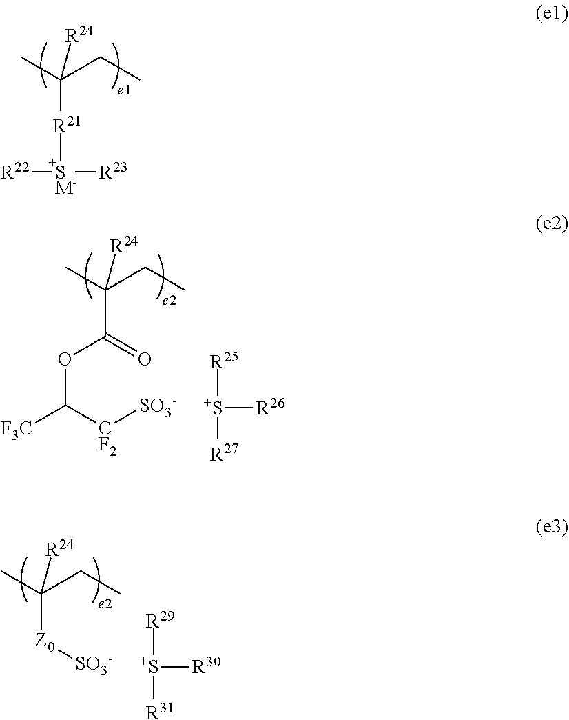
[R21]([SM-]([R23])[R22])C(CC)(C)[R24].C(C(CC)(C)[R24])(=O)OC([F3C])[CF2][SO3-].[S+]([R25])([R27])[R26].C(CC)(C)([R24])[Z0][SO3-].[S+]([R29])([R31])[R30]
